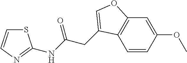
C1=CC(OC)=CC2=C1C(CC(=O)NC1=NC=CS1)=CO2
